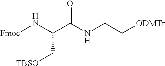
[Fmoc]NC(C(NC(C[ODMTr])C)=O)C[TBSO]
